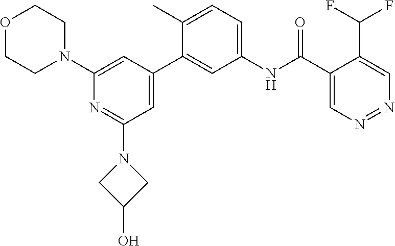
O1CCN(C2=CC(C3=CC(NC(C4=CN=NC=C4C(F)F)=O)=CC=C3C)=CC(N3CC(O)C3)=N2)CC1
